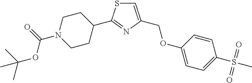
C1=C(COC2=CC=C(S(C)(=O)=O)C=C2)N=C(C2CCN(C(=O)OC(C)(C)C)CC2)S1
